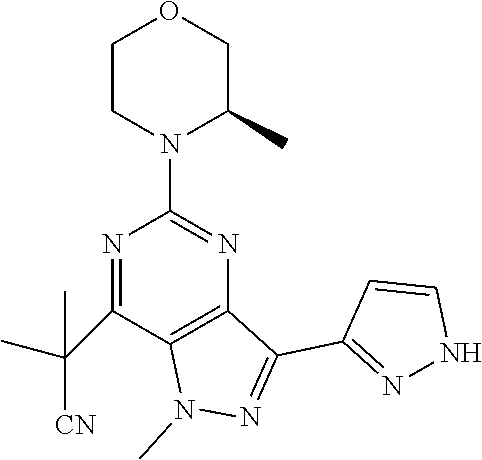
N1=C(C(C)(C)[CN])C2=C(N=C1N1C(C)COCC1)C(C1=NNC=C1)=NN2C
